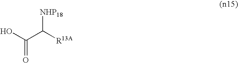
[NHP18]C([R13A])C(O)=O
